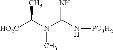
[HO2C]C(N(C(N[PO3H2])=N)C)C
